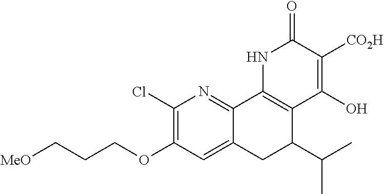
C12=CC(OCCC[MeO])=C(Cl)N=C1C1=C(C(C(C)C)C2)C(O)=C([CO2H])C(=O)N1
